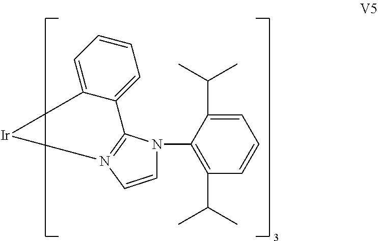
C1=C(C(C)C)C(N2C=CN3=C2C2=CC=CC=C2[Ir]3)=C(C(C)C)C=C1
